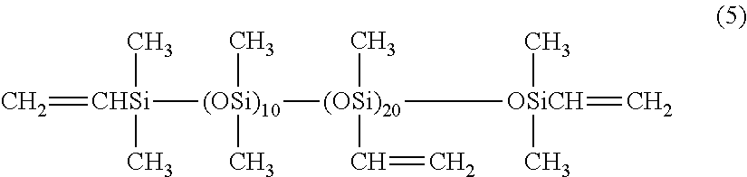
[(OSi)10](C)(C)([(OSi)20]([OSiCH](C)(C)=C)(C)C=C)[CHSi](C)(C)=C
